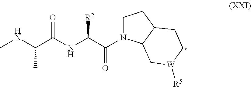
CC(C(=O)NC([R2])C(=O)N1CCC2C1C[W]([R5])CC2)NC
